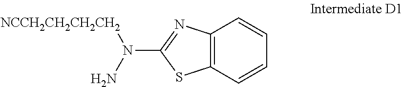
C12=C(C=CC=C1)SC(N(N)[NCCH2CH2CH2CH2])=N2
